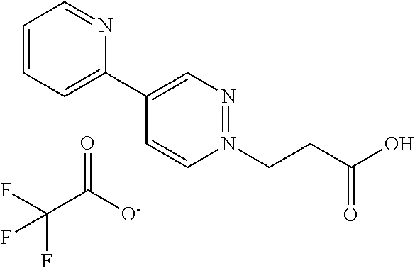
C1=CC=C(C2=CN=[N+](CCC(=O)O)C=C2)N=C1.O=C(C(F)(F)F)[O-]
